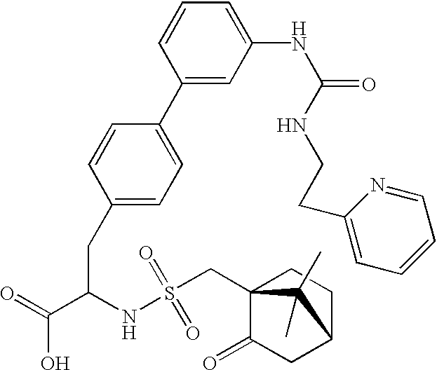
C1(CC(C(=O)O)NS(CC23C(=O)CC(CC2)C3(C)C)(=O)=O)=CC=C(C2=CC(NC(=O)NCCC3=CC=CC=N3)=CC=C2)C=C1
